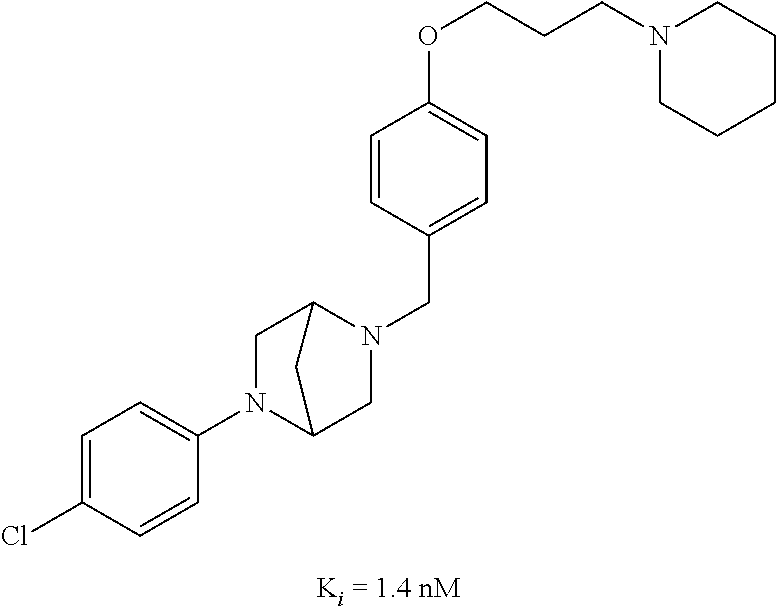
N1(CC2=CC=C(OCCCN3CCCCC3)C=C2)C2CN(C3=CC=C(Cl)C=C3)C(C1)C2
